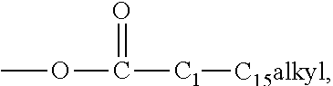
COC([C1][C15alkyl])=O
